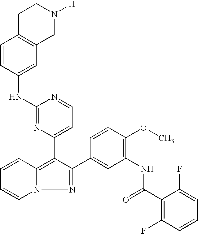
C1=CC(NC2=NC(C3=C4N(N=C3C3=CC(NC(C5=C(F)C=CC=C5F)=O)=C(OC)C=C3)C=CC=C4)=CC=N2)=CC2=C1CCN([H])C2
